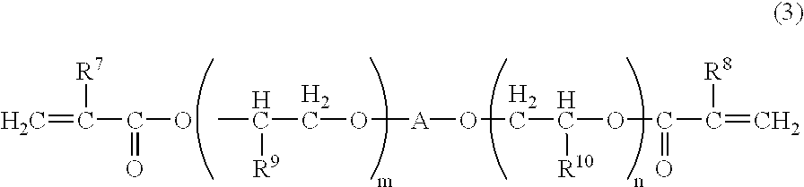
C=C(C(O)=O)[R7].C(C)(CO[A]OCC(OC(C(=C)[R8])=O)[R10])[R9]
